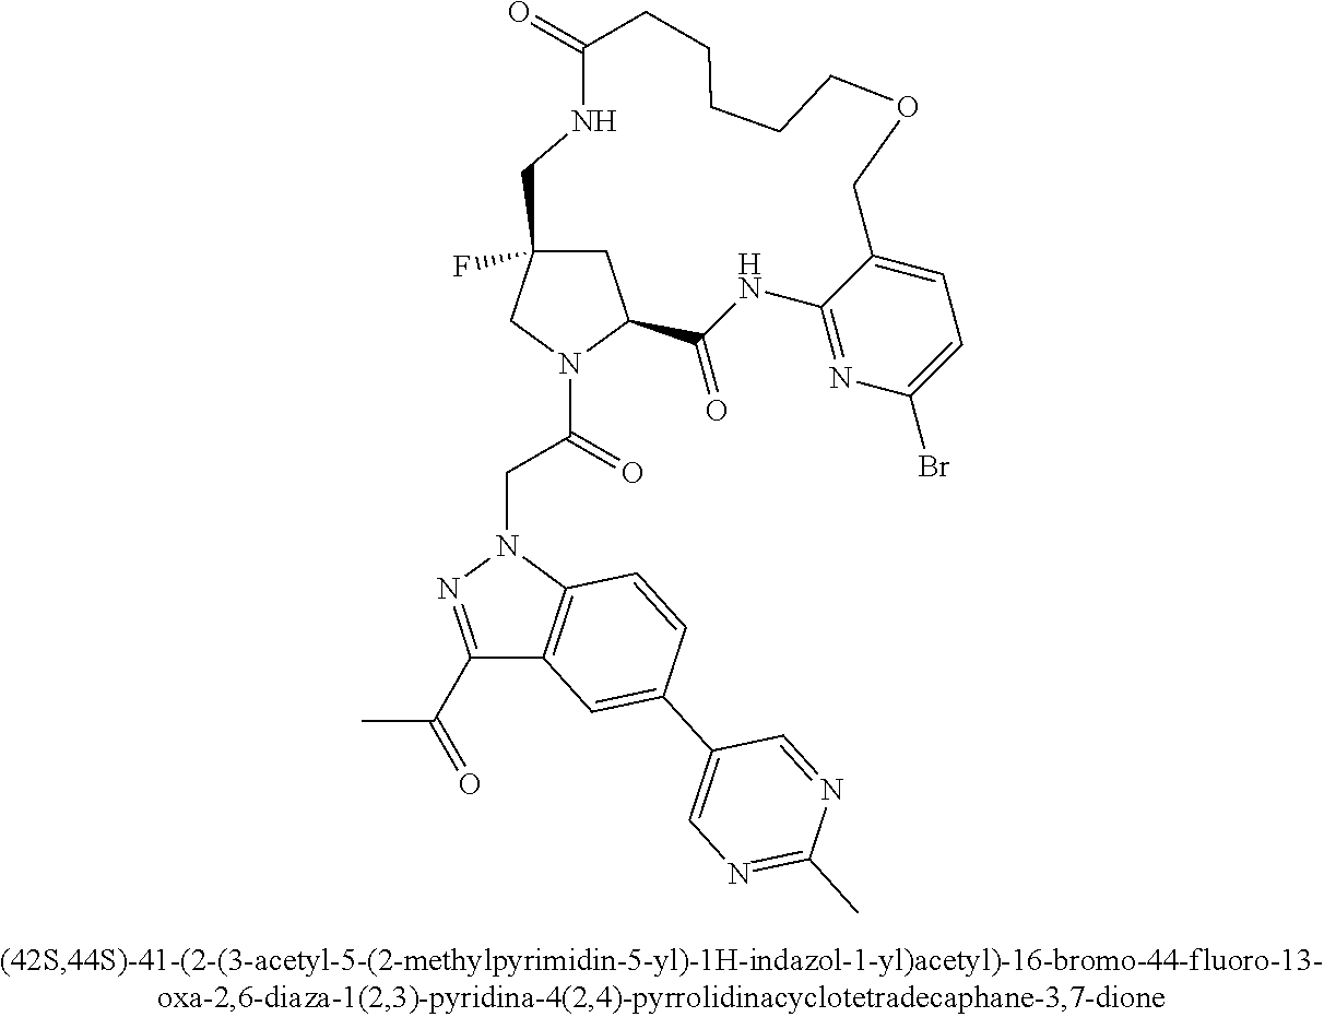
C1C2(F)CN(C(CN3N=C(C(C)=O)C4=C3C=CC(C3=CN=C(C)N=C3)=C4)=O)C1C(=O)NC1=NC(Br)=CC=C1COCCCCCC(=O)NC2
